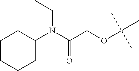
C1CCCC(N(C(COC(C)(C)C)=O)CC)C1
